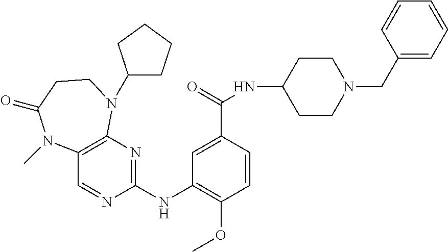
C12=C(N=C(NC3=C(OC)C=CC(C(=O)NC4CCN(CC5=CC=CC=C5)CC4)=C3)N=C1)N(C1CCCC1)CCC(=O)N2C
